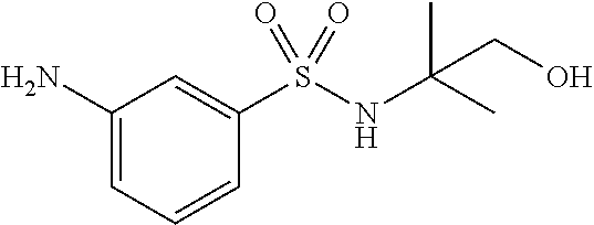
C1(N)=CC=CC(S(NC(C)(C)CO)(=O)=O)=C1
